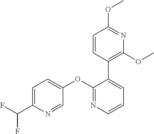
C1=C(C(F)F)N=CC(OC2=NC=CC=C2C2=C(OC)N=C(OC)C=C2)=C1
